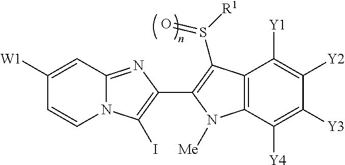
C1([W1])=CC2=NC(C3=C(S(=O)[R1])C4=C(C([Y4])=C([Y3])C([Y2])=C4[Y1])N3[Me])=C(I)N2C=C1
